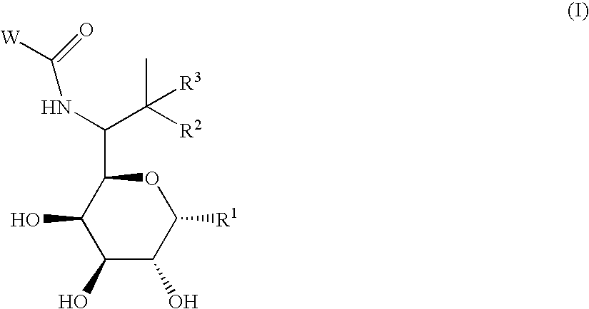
C1(O)C(O)C([R1])OC(C(NC(=O)[W])C(C)([R2])[R3])C1O
